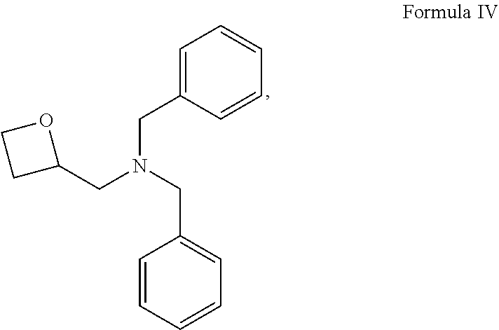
C1=CC=CC=C1CN(CC1=CC=CC=C1)CC1OCC1
